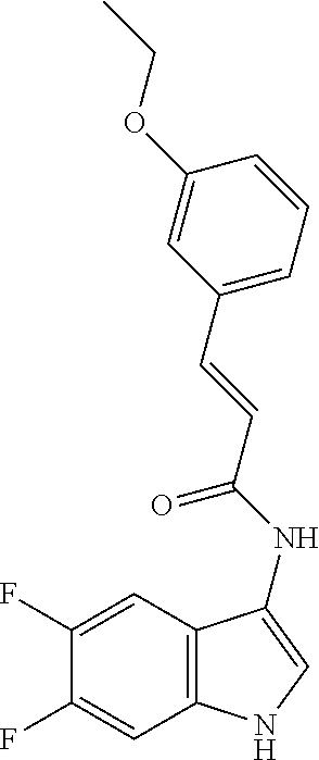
C1(F)=CC2=C(C=C1F)NC=C2NC(=O)C=CC1=CC=CC(OCC)=C1
